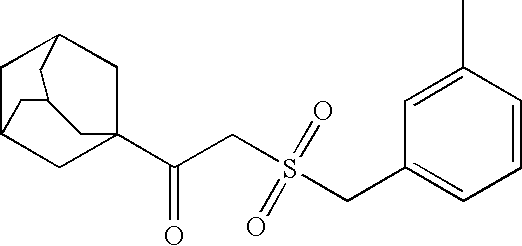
C1C2CC3(C(CS(CC4=CC=CC(C)=C4)(=O)=O)=O)CC1CC(C2)C3
